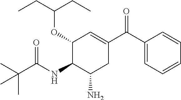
C1(C(C2=CC(OC(CC)CC)C(NC(C(C)(C)C)=O)C(N)C2)=O)=CC=CC=C1
